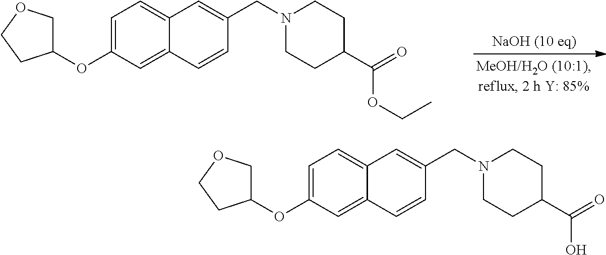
C1=C(OC2COCC2)C=C2C(=C1)C=C(CN1CCC(C(=O)OCC)CC1)C=C2.C1=C(OC2COCC2)C=C2C(=C1)C=C(CN1CCC(C(=O)O)CC1)C=C2
